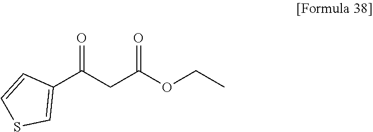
C1(C(CC(OCC)=O)=O)=CSC=C1
